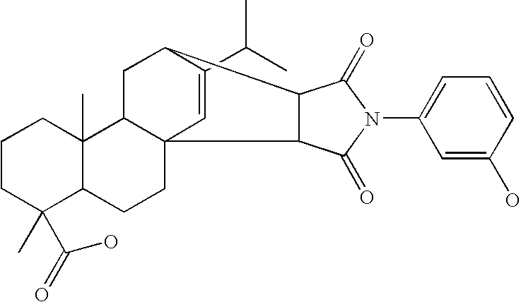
C1CC(C)(C(=O)O)C2C(C)(C1)C1C3(CC2)C=C(C(C)C)C(C1)C1C(=O)N(C2=CC=CC(O)=C2)C(=O)C31
